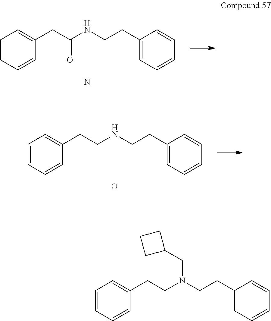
C1=CC=CC(CC(NCCC2=CC=CC=C2)=O)=C1.N.C1=CC=CC(CCNCCC2=CC=CC=C2)=C1.O.C1=CC=CC(CCN(CCC2=CC=CC=C2)CC2CCC2)=C1
